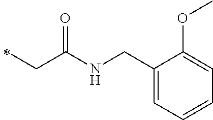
C(NC(CC)=O)C1=CC=CC=C1OC
